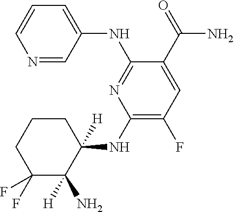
C1(NC2([H])CCCC(F)(F)C2([H])N)=C(F)C=C(C(=O)N)C(NC2=CC=CN=C2)=N1
